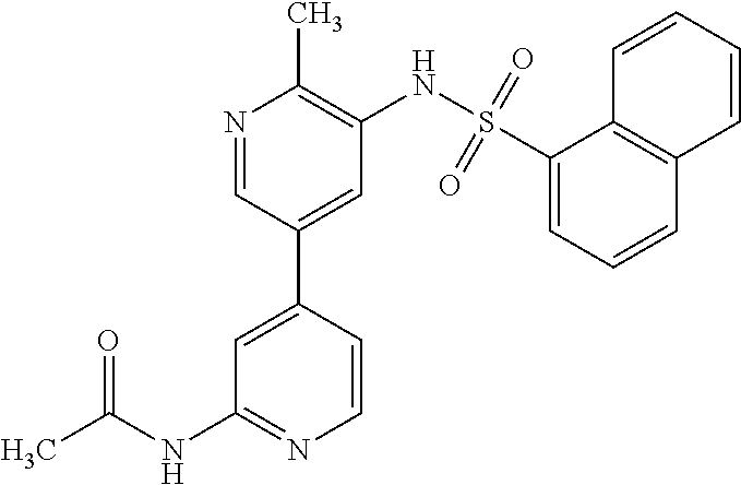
N1=CC(C2=CC(NC(C)=O)=NC=C2)=CC(NS(C2=CC=CC3=C2C=CC=C3)(=O)=O)=C1C
